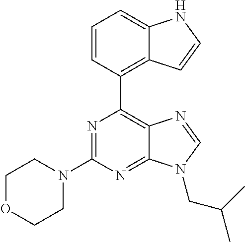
N1=C(N2CCOCC2)N=C2C(=C1C1=C3C(=CC=C1)NC=C3)N=CN2CC(C)C
